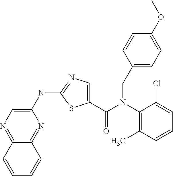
C1(NC2=NC=C(C(N(C3=C(C)C=CC=C3Cl)CC3=CC=C(OC)C=C3)=O)S2)=CN=C2C(=N1)C=CC=C2
